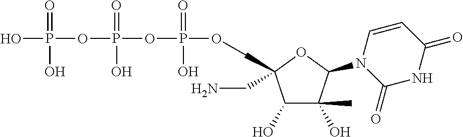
C1(O)C(O)(C)C(N2C(=O)NC(=O)C=C2)OC1(CN)COP(OP(OP(O)(=O)O)(=O)O)(=O)O
